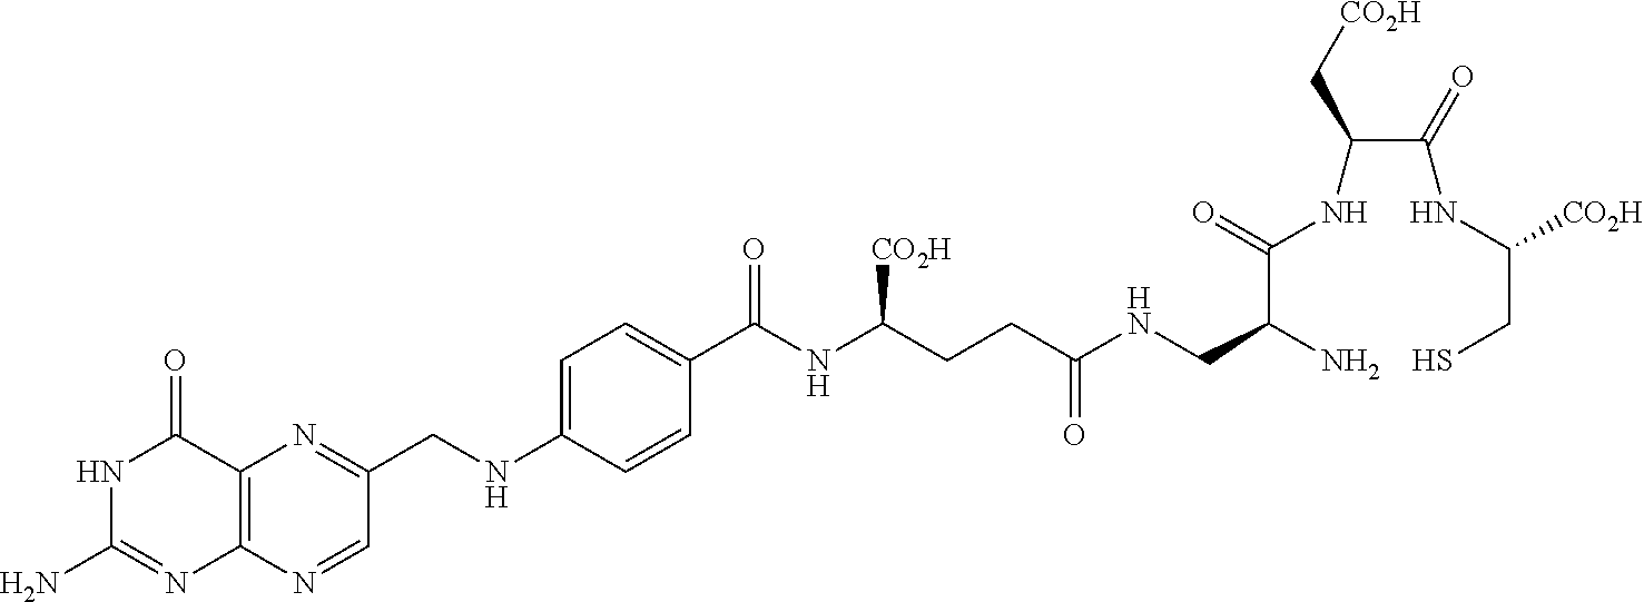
N1C(N)=NC2=C(C1=O)N=C(CNC1=CC=C(C(NC(CCC(=O)NCC(C(NC(C(NC(CS)[CO2H])=O)C[CO2H])=O)N)[CO2H])=O)C=C1)C=N2
